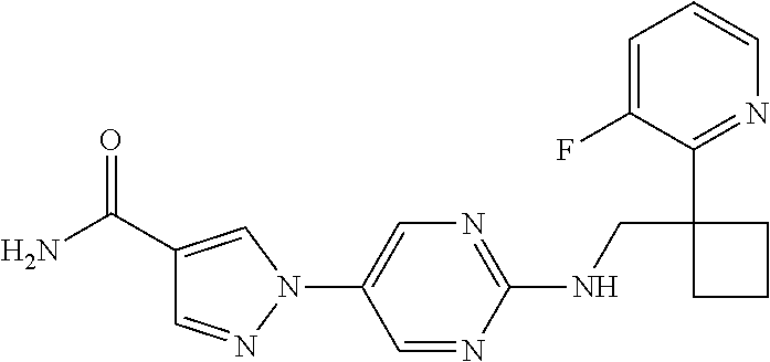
C1(NCC2(C3=NC=CC=C3F)CCC2)=NC=C(N2C=C(C(N)=O)C=N2)C=N1
